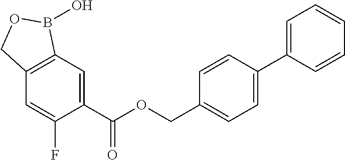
C1=C(C(OCC2=CC=C(C3=CC=CC=C3)C=C2)=O)C(F)=CC2=C1B(O)OC2
